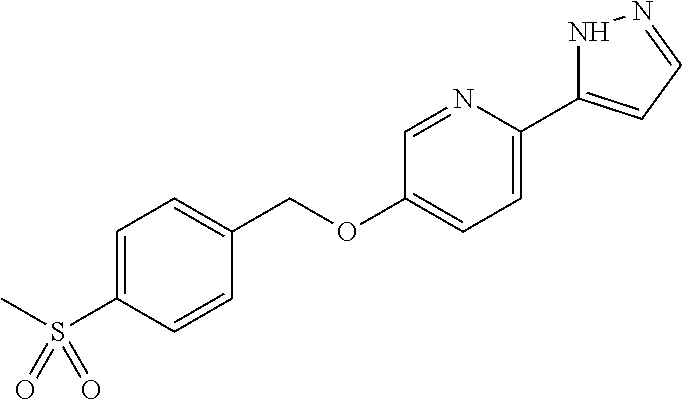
C1=C(S(C)(=O)=O)C=CC(COC2=CC=C(C3=CC=NN3)N=C2)=C1
